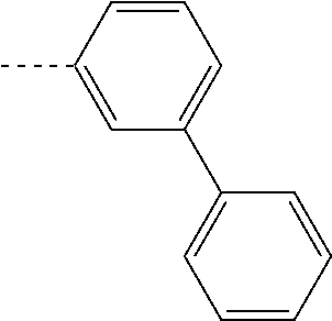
C1(C)=CC(C2=CC=CC=C2)=CC=C1
